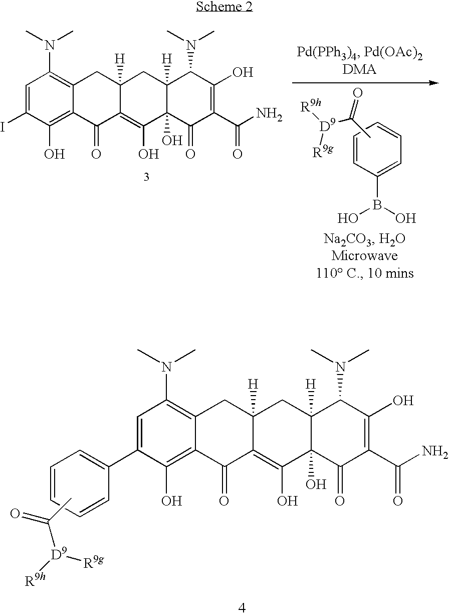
C1=C(I)C(O)=C2C(=C1N(C)C)CC1([H])C(=C(O)C3(O)C([H])(C1)C(N(C)C)C(O)=C(C(N)=O)C3=O)C2=O.C1=CC=CC=C1B(O)O.CC([D9]([R9h])[R9g])=O.C1=C(C2=CC=CC=C2)C(O)=C2C(=C1N(C)C)CC1([H])C(=C(O)C3(O)C([H])(C1)C(N(C)C)C(O)=C(C(N)=O)C3=O)C2=O.CC(=O)[D9]([R9h])[R9g]
